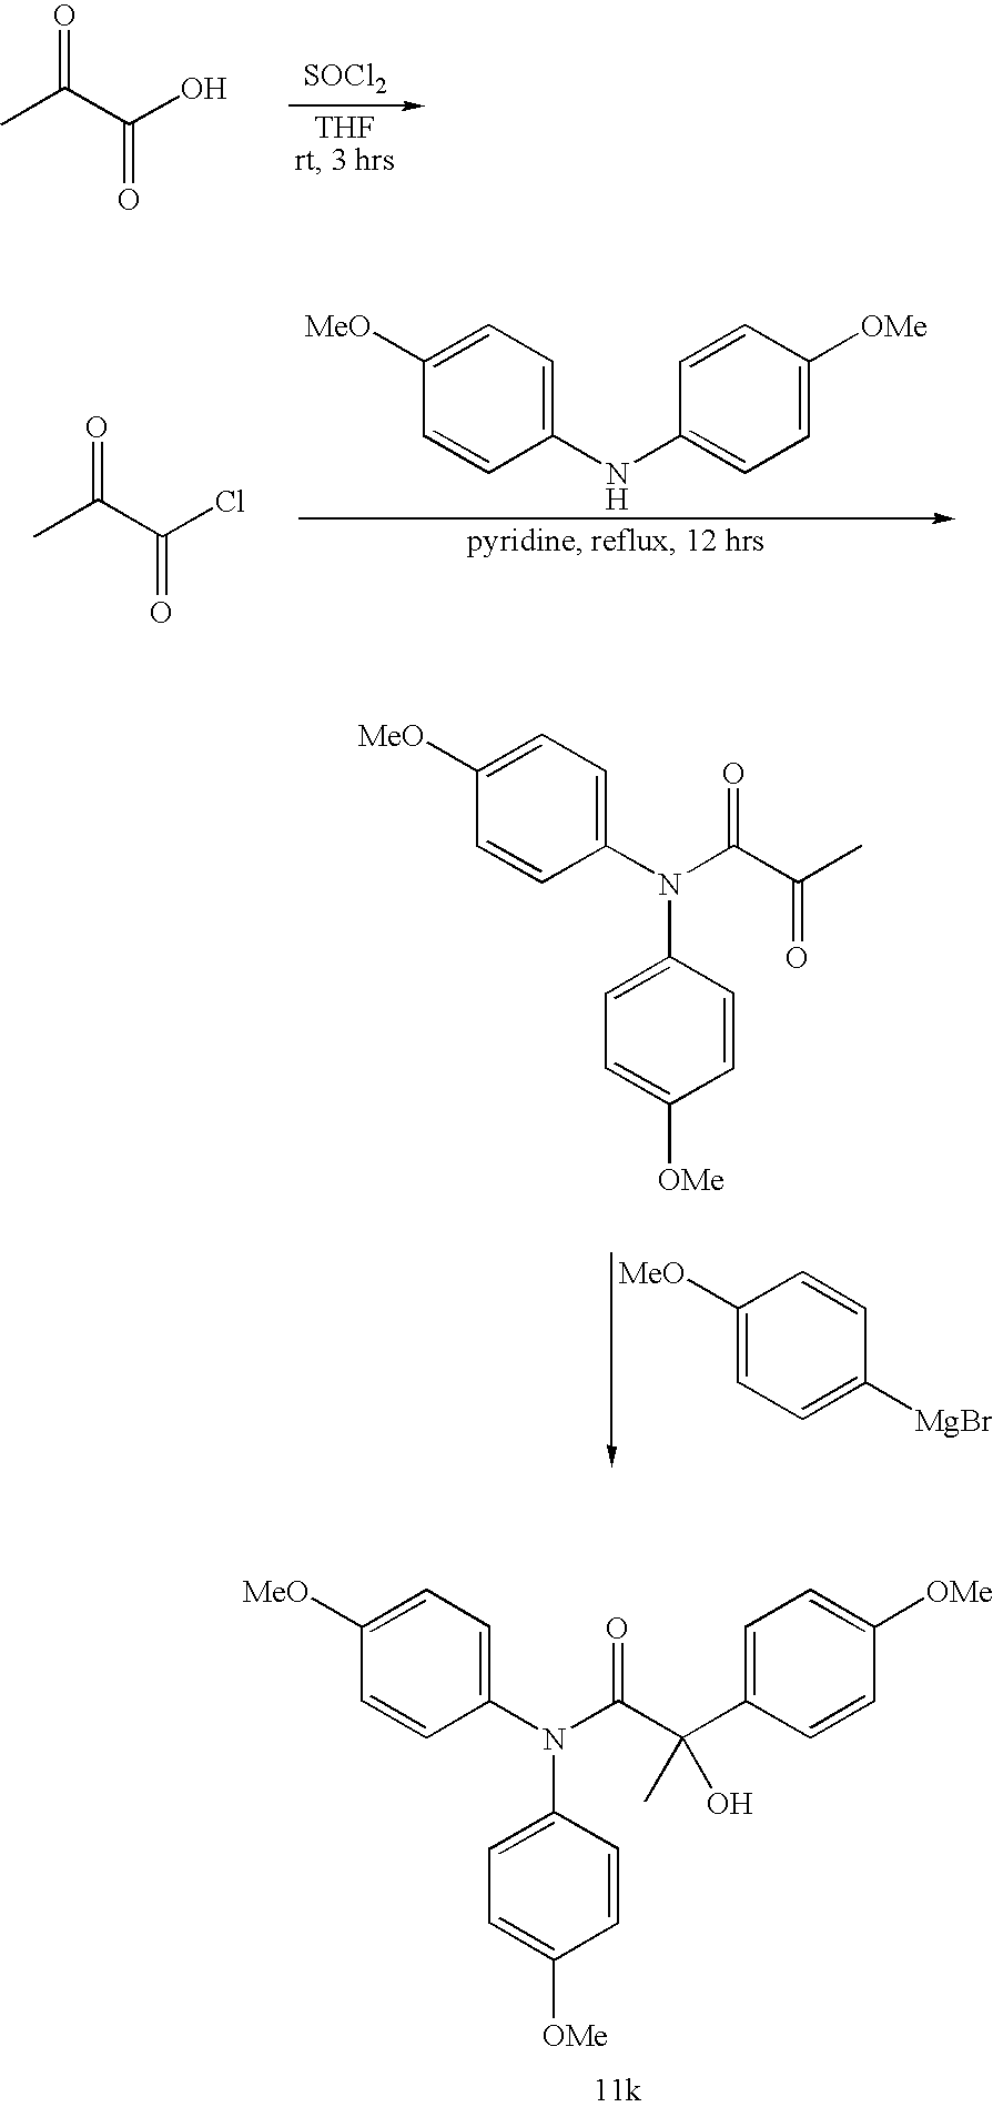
C1([MeO])=CC=C(N(C(=O)C(C)=O)C2=CC=C([OMe])C=C2)C=C1.C1([MeO])=CC=C([MgBr])C=C1.C1([MeO])=CC=C(N(C(=O)C(C2=CC=C([OMe])C=C2)(C)O)C2=CC=C([OMe])C=C2)C=C1.C(=O)(C)C(O)=O.[SOCl2].C(=O)(C)C(Cl)=O.C1([MeO])=CC=C(NC2=CC=C([OMe])C=C2)C=C1
